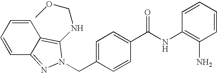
C(C1=CC=C(C(NC2=C(N)C=CC=C2)=O)C=C1)N1N=C2C=CC=CC2=C1NCOC
